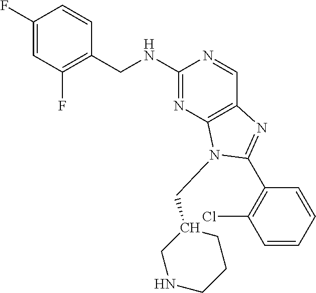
C1(F)=CC(F)=C(CNC2=NC3=C(C=N2)N=C(C2=C(Cl)C=CC=C2)N3CC2CNCCC2)C=C1
